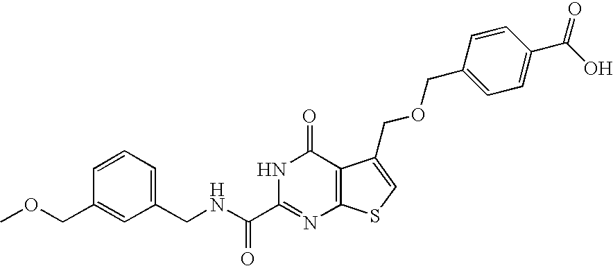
C1(CNC(C2=NC3=C(C(=O)N2)C(COCC2=CC=C(C(O)=O)C=C2)=CS3)=O)=CC=CC(COC)=C1
